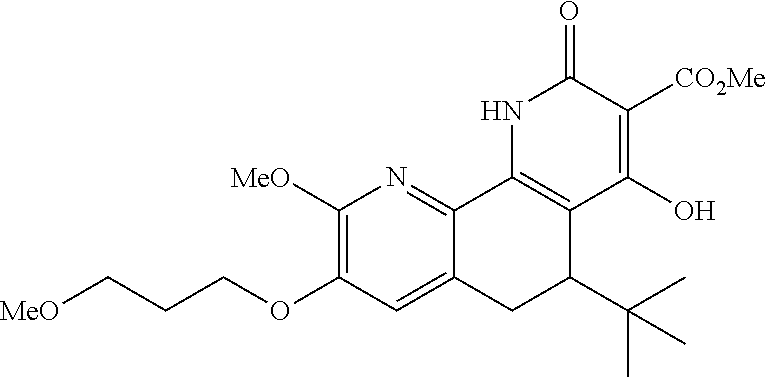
[MeO]CCCOC1=C([MeO])N=C2C(=C1)CC(C(C)(C)C)C1=C2NC(=O)C([CO2Me])=C1O
